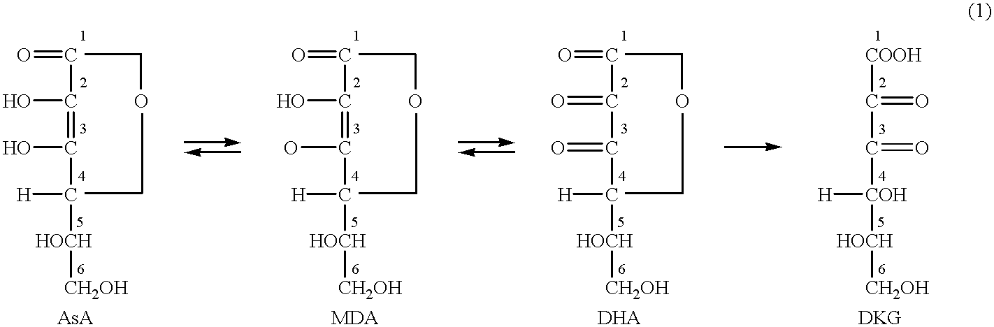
O=CC(=C(O)C([H])[HOCH][CH2OH])O.O.O=CC(=C(O)C([H])[HOCH][CH2OH])O.O.O=CC(C(=O)C([H])[HOCH][CH2OH])=O.O.[COOH]C(C([COH]([H])[HOCH][CH2OH])=O)=O
